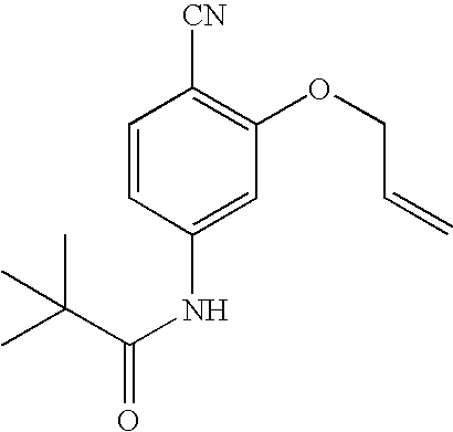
C1=CC(NC(C(C)(C)C)=O)=CC(OCC=C)=C1[CN]
